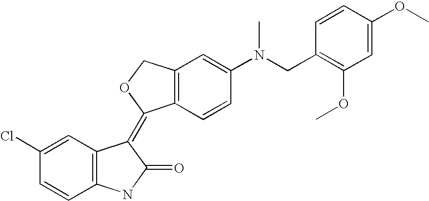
C12=C(COC1=C1C3=C(NC1=O)C=CC(Cl)=C3)C=C(N(CC1=C(OC)C=C(OC)C=C1)C)C=C2
